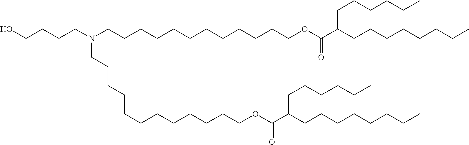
C(CCCCCCCCCOC(C(CCCCCCCC)CCCCCC)=O)CCN(CCCCO)CCCCCCCCCCCCOC(C(CCCCCCCC)CCCCCC)=O
